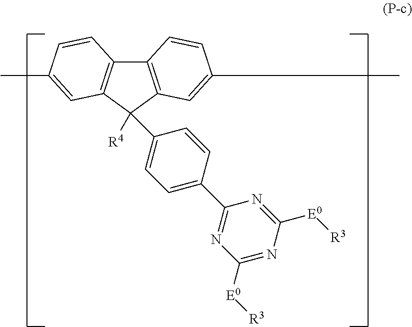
C12=C(C=C(C)C=C1)C([R4])(C1=CC=C(C3=NC([E0][R3])=NC([E0][R3])=N3)C=C1)C1=C2C=CC(C)=C1
